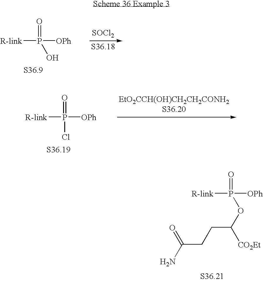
[R-link]P(O)(=O)[OPh].[SOCl2].[R-link]P(=O)(Cl)[OPh].[EtO2CCH(OH)CH2CH2CONH2S36.20].[R-link]P(OC([CO2Et])CCC(N)=O)(=O)[OPh]
